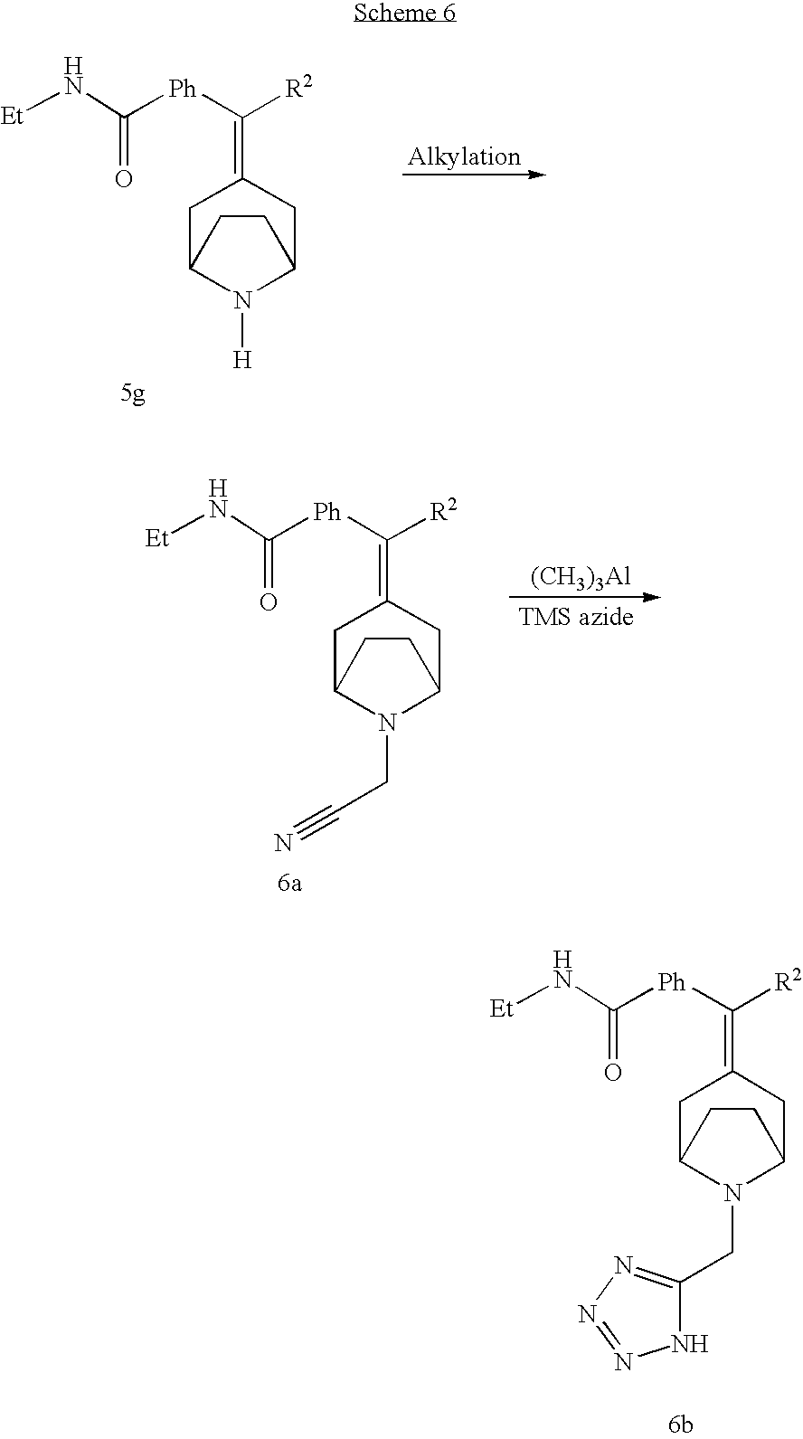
C1C2N([H])C(CC1=C([Ph]C(=O)N[Et])[R2])CC2.C1C2N(CC#N)C(CC1=C([Ph]C(=O)N[Et])[R2])CC2.[(CH3)3Al].C1C2N(CC3=NN=NN3)C(CC1=C([Ph]C(=O)N[Et])[R2])CC2
